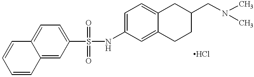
C1=CC=CC2=CC(S(NC3=CC=C4C(=C3)CCC(CN(C)C)C4)(=O)=O)=CC=C12
